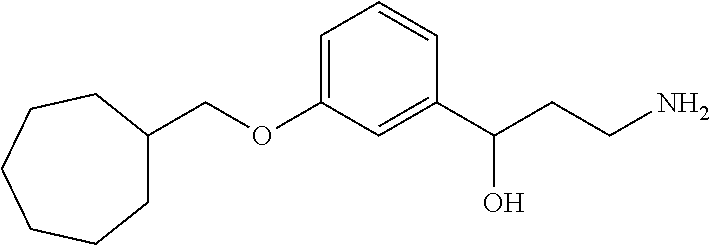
C1C(COC2=CC=CC(C(CCN)O)=C2)CCCCC1
